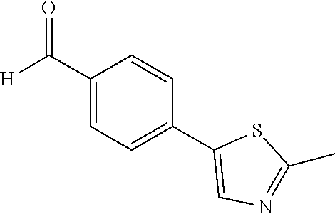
C1(C([H])=O)=CC=C(C2=CN=C(C)S2)C=C1
